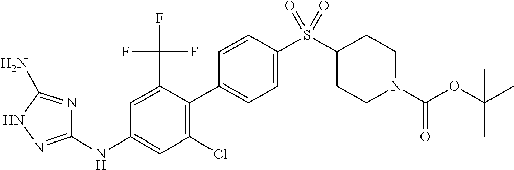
C1(NC2=CC(Cl)=C(C3=CC=C(S(C4CCN(C(OC(C)(C)C)=O)CC4)(=O)=O)C=C3)C(C(F)(F)F)=C2)=NNC(N)=N1
